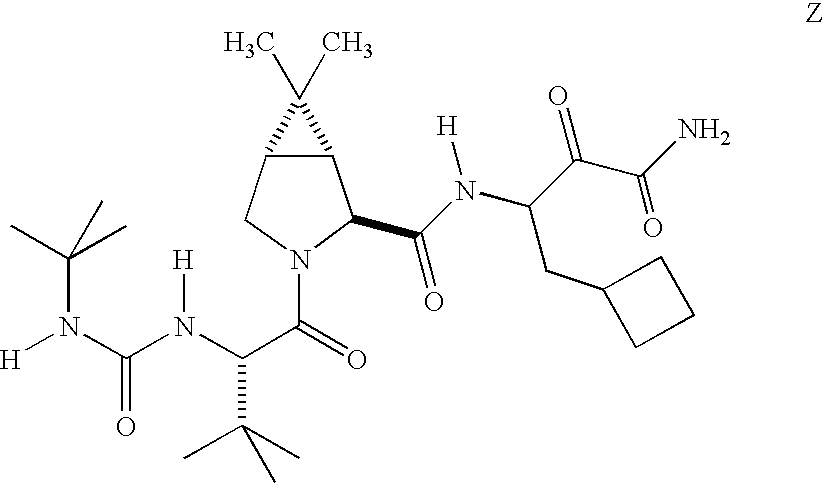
C1(C(N(C(C(C(N)=O)=O)CC2CCC2)[H])=O)C2C(CN1C(=O)C(N(C(N([H])C(C)(C)C)=O)[H])C(C)(C)C)C2(C)C
